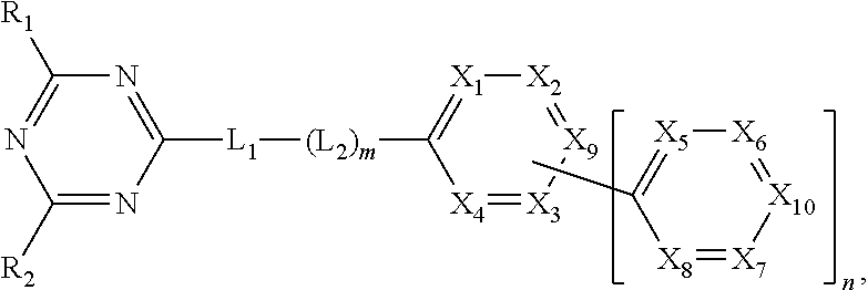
[X6]1=[X10][X7]=[X8]C(C)=[X5]1.N1=C([L1][(L2)m]C2=[X1][X2]=[X9][X3]=[X4]2)N=C([R2])N=C1[R1]
